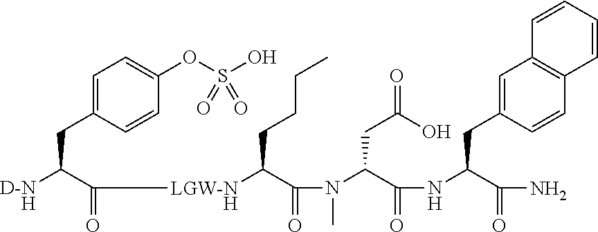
C1=C(CC([D-NH])C(=O)[LGW-NH]C(C(=O)N(C(C(NC(C(=O)N)CC2=CC3=C(C=C2)C=CC=C3)=O)CC(O)=O)C)CCCC)C=CC(OS(O)(=O)=O)=C1
